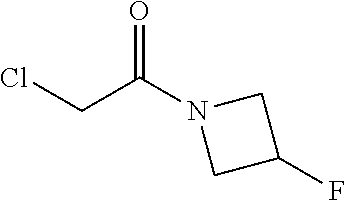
ClCC(N1CC(F)C1)=O
